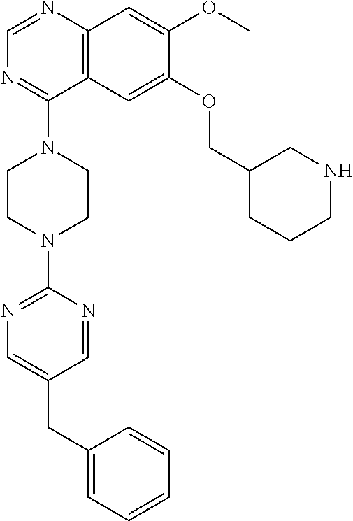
C12=C(N=CN=C1N1CCN(C3=NC=C(CC4=CC=CC=C4)C=N3)CC1)C=C(OC)C(OCC1CCCNC1)=C2
